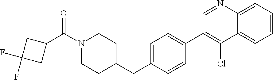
N1(C(C2CC(F)(F)C2)=O)CCC(CC2=CC=C(C3=C(Cl)C4=CC=CC=C4N=C3)C=C2)CC1
